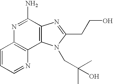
C1=CC=NC2=C1N=C(N)C1=C2N(CC(C)(C)O)C(CCO)=N1
